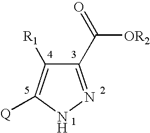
C1(C(=O)[OR2])=NNC([Q])=C1[R1]
